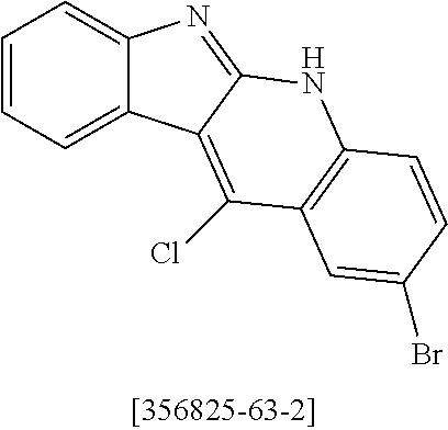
C1=CC=C2C(=C1)N=C1C2=C(Cl)C2=C(N1)C=CC(Br)=C2
